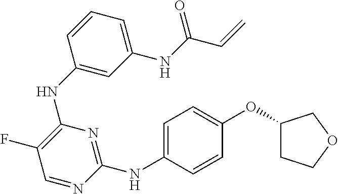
N(C1=C(F)C=NC(NC2=CC=C(OC3CCOC3)C=C2)=N1)C1=CC(NC(C=C)=O)=CC=C1
